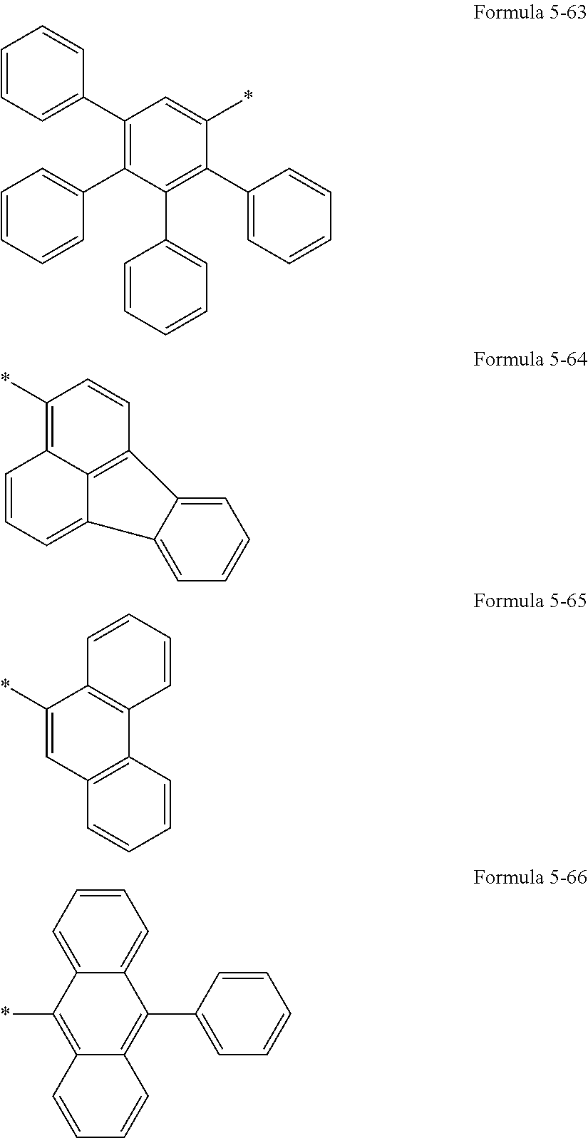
C1(C2=CC=CC=C2)=C(C2=CC=CC=C2)C(C2=CC=CC=C2)=C(C2=CC=CC=C2)C(*)=C1.C1=C2C3=C4C(=C(*)C=C3)C=CC=C4C2=CC=C1.C1=CC2=C(C=C1)C=C(*)C1=C2C=CC=C1.C1=CC=C2C(=C1)C(C1=CC=CC=C1)=C1C(=C2*)C=CC=C1
